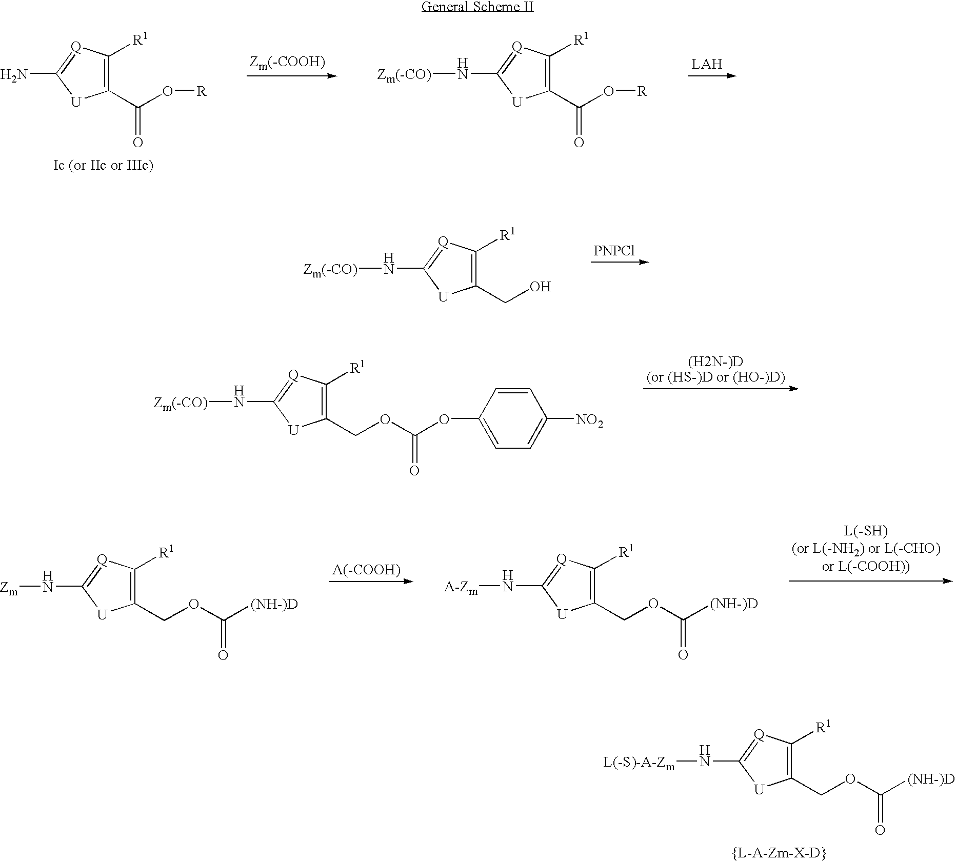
C1(CO)=C([R1])[Q]=C(N[Zm(-CO)])[U]1.[PNPCl].C1(COC(OC2=CC=C([NO2])C=C2)=O)=C([R1])[Q]=C(N[Zm(-CO)])[U]1.C1(C(O[R])=O)=C([R1])[Q]=C(N)[U]1.C1(C(O[R])=O)=C([R1])[Q]=C(N[Zm(-CO)])[U]1.C1(COC([(NH-)D])=O)=C([R1])[Q]=C(N[Zm])[U]1.C1(COC([(NH-)D])=O)=C([R1])[Q]=C(N[A-Zm])[U]1.[L(-SH)(or L(-NH2) or L(-CHO)or L(-COOH))].[A(-COOH)].C1(COC([(NH-)D])=O)=C([R1])[Q]=C(N[L(-S)-A-Zm])[U]1
